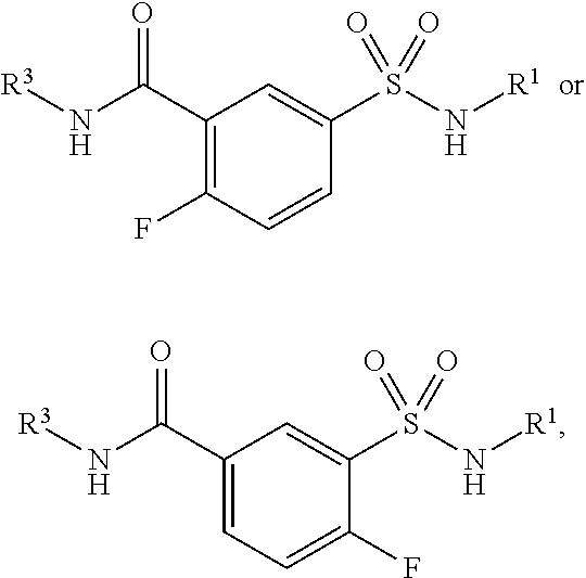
C1(C(N[R3])=O)=C(F)C=CC(S(N[R1])(=O)=O)=C1.C1(C(N[R3])=O)=CC=C(F)C(S(N[R1])(=O)=O)=C1
